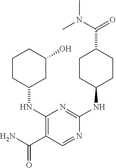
C1CC(NC2=NC(NC3CC(O)CCC3)=C(C(N)=O)C=N2)CCC1C(=O)N(C)C
